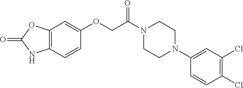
C1=CC(OCC(=O)N2CCN(C3=CC(Cl)=C(Cl)C=C3)CC2)=CC2=C1NC(=O)O2
